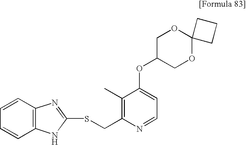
C(C1=C(C)C(OC2COC3(OC2)CCC3)=CC=N1)SC1=NC2=C(C=CC=C2)N1
